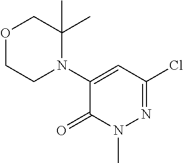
O1CCN(C2=CC(Cl)=NN(C)C2=O)C(C)(C)C1
